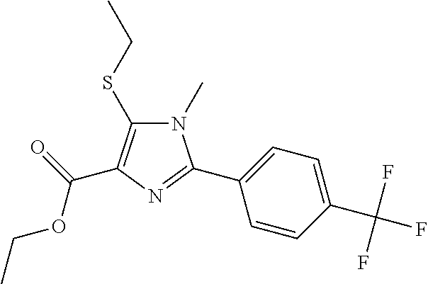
N1(C)C(SCC)=C(C(=O)OCC)N=C1C1=CC=C(C(F)(F)F)C=C1
